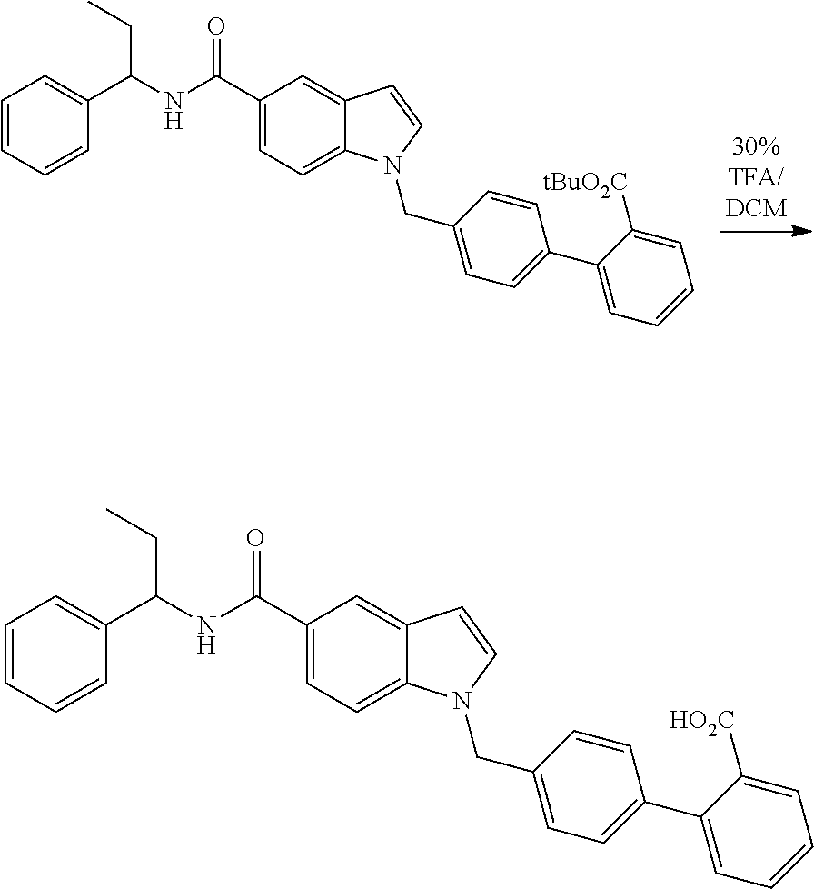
C1(C(NC(C2=CC=CC=C2)CC)=O)=CC=C2C(=C1)C=CN2CC1=CC=C(C2=CC=CC=C2[tBuO2C])C=C1.C1(C(NC(C2=CC=CC=C2)CC)=O)=CC=C2C(=C1)C=CN2CC1=CC=C(C2=CC=CC=C2[HO2C])C=C1
